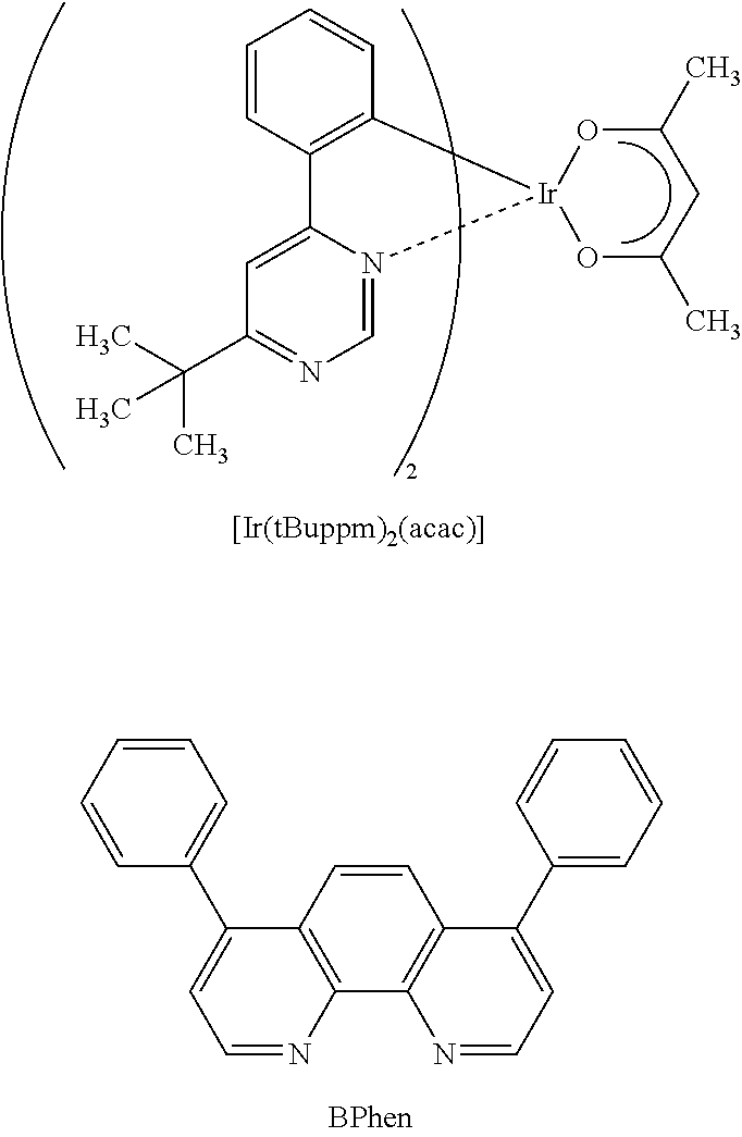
C12=C(C3=C(C=C1)C(C1=CC=CC=C1)=CC=N3)N=CC=C2C1=CC=CC=C1.C1=CC2=C(C=C1)[Ir]1(N3=CN=C(C(C)(C)C)C=C23)OC(C)CC(C)O1
